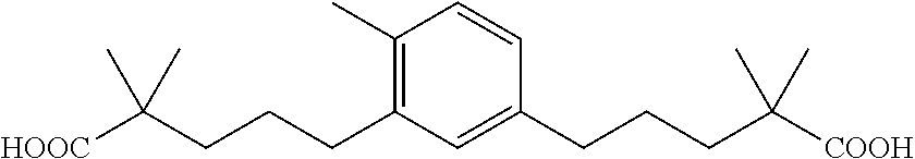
C1(C)=C(CCCC([HOOC])(C)C)C=C(CCCC([COOH])(C)C)C=C1
